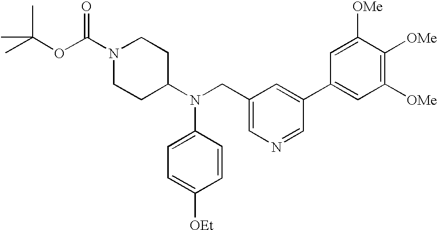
N1(C(=O)OC(C)(C)C)CCC(N(CC2=CN=CC(C3=CC([OMe])=C([OMe])C([OMe])=C3)=C2)C2=CC=C([OEt])C=C2)CC1
